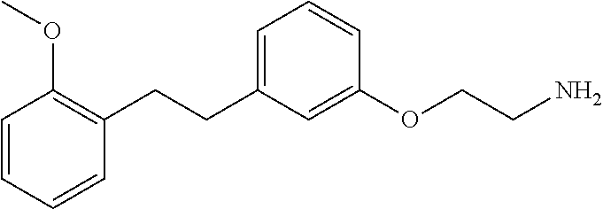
C1(CCC2=CC=CC(OCCN)=C2)=C(OC)C=CC=C1
